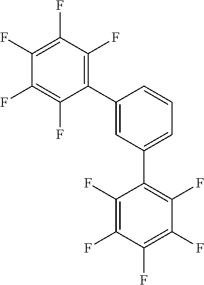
C1(F)=C(F)C(F)=C(F)C(F)=C1C1=CC=CC(C2=C(F)C(F)=C(F)C(F)=C2F)=C1
